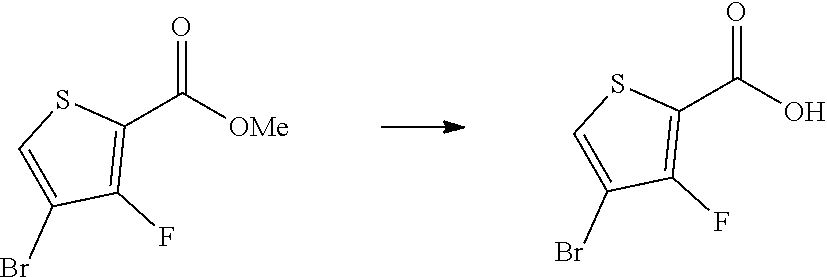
C1(C(=O)[OMe])=C(F)C(Br)=CS1.C1(Br)=CSC(C(=O)O)=C1F
